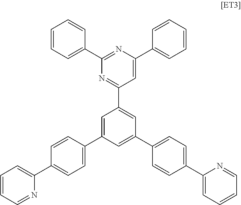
C1(C2=CC=CC=C2)=NC(C2=CC=CC=C2)=CC(C2=CC(C3=CC=C(C4=CC=CC=N4)C=C3)=CC(C3=CC=C(C4=CC=CC=N4)C=C3)=C2)=N1
